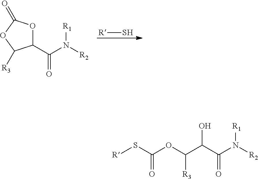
[R]S.C1(C(N([R2])[R1])=O)OC(=O)OC1[R3].[R]SC(OC(C(C(N([R2])[R1])=O)O)[R3])=O
